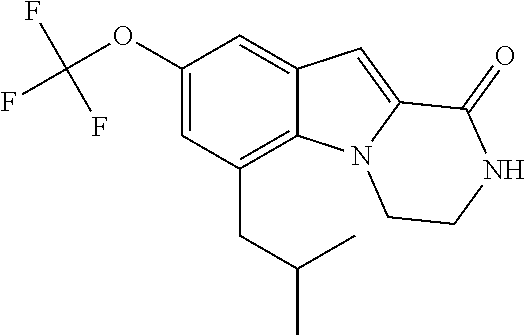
C1(OC(F)(F)F)=CC(CC(C)C)=C2C(=C1)C=C1N2CCNC1=O
